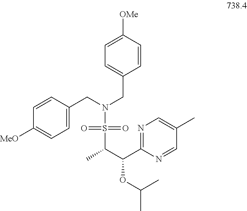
C1=C([MeO])C=CC(CN(CC2=CC=C([OMe])C=C2)S(C(C)C(OC(C)C)C2=NC=C(C)C=N2)(=O)=O)=C1
